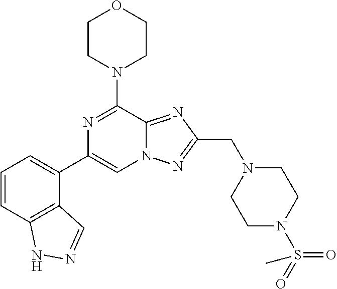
C1(C2=CN3C(=NC(CN4CCN(S(C)(=O)=O)CC4)=N3)C(N3CCOCC3)=N2)=CC=CC2=C1C=NN2
